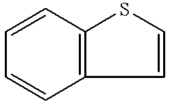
C1=CC2=C(C=C1)C=CS2
